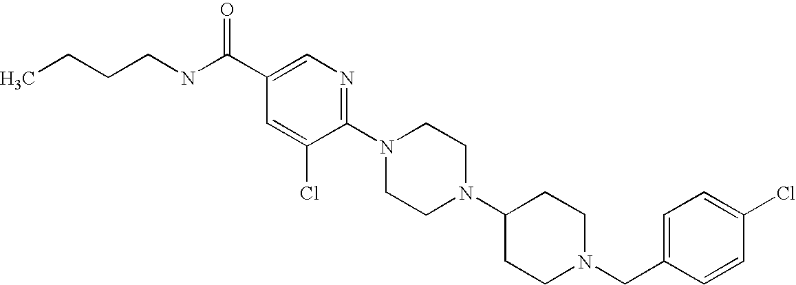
C1(Cl)=CC=C(CN2CCC(N3CCN(C4=NC=C(C(NCCCC)=O)C=C4Cl)CC3)CC2)C=C1
